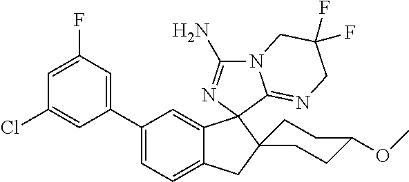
C1(C2=CC(F)=CC(Cl)=C2)=CC=C2C(=C1)C1(C3(C2)CCC(OC)CC3)N=C(N)N2C1=NCC(F)(F)C2
